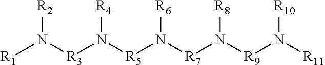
[R1]N([R3]N([R5]N([R7]N([R9]N([R11])[R10])[R8])[R6])[R4])[R2]
